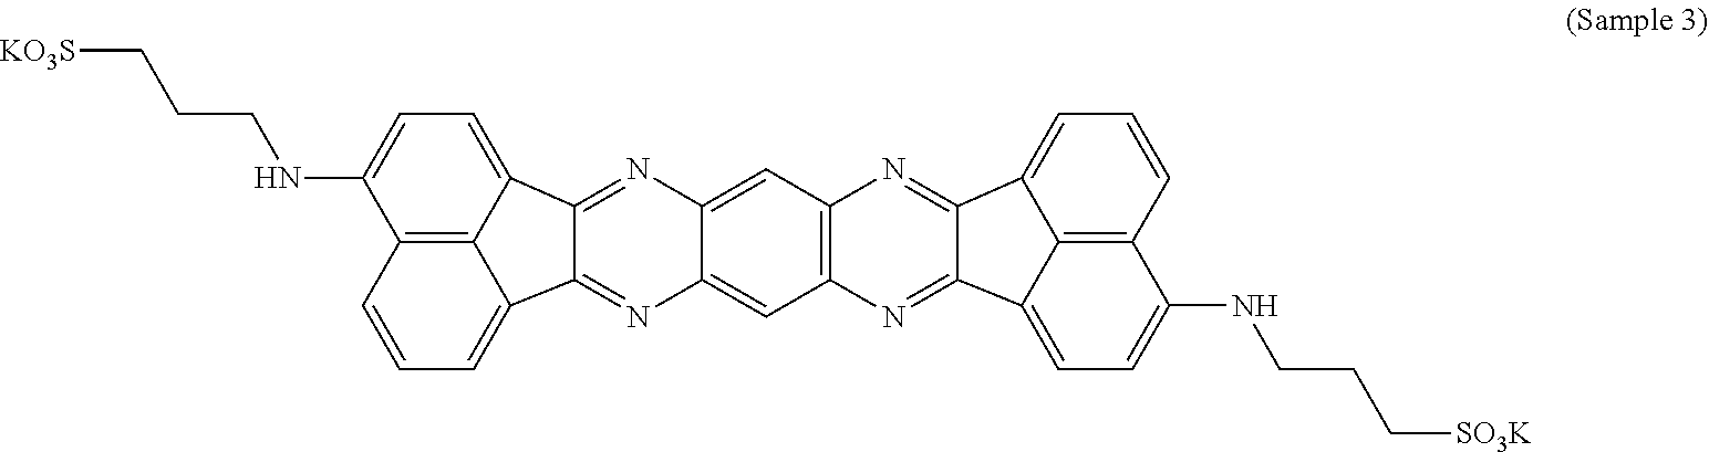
C12=NC3=CC4=C(C=C3N=C1C1=CC=CC3=C1C2=CC=C3NCCC[KO3S])N=C1C(=N4)C2=CC=CC3=C2C1=CC=C3NCCC[SO3K]
